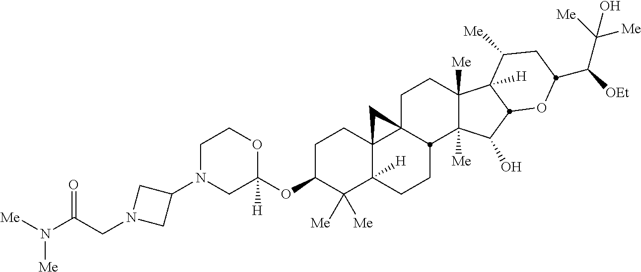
C1N(C2CN(CC(N([Me])[Me])=O)C2)CC(OC2C([Me])([Me])C3([H])C4(CC2)C2(CCC5([Me])C([Me])(C(O)C6C5([H])C([Me])CC(C([OEt])C([Me])([Me])O)O6)C2CC3)C4)([H])OC1
